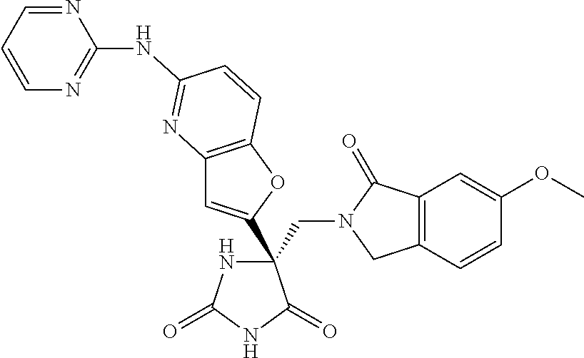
C(C1(C2=CC3=C(O2)C=CC(NC2=NC=CC=N2)=N3)NC(=O)NC1=O)N1CC2=C(C1=O)C=C(OC)C=C2
